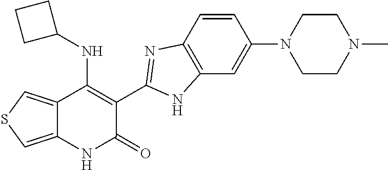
C1=CC2=C(C=C1N1CCN(C)CC1)NC(C1=C(NC3CCC3)C3=CSC=C3NC1=O)=N2
